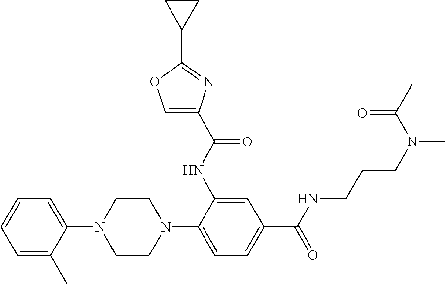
C1(N2CCN(C3=CC=C(C(=O)NCCCN(C)C(C)=O)C=C3NC(=O)C3=COC(C4CC4)=N3)CC2)=CC=CC=C1C
